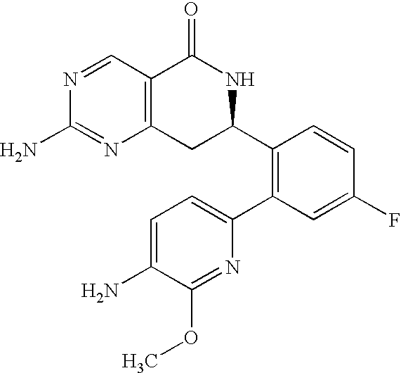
N1=CC2=C(N=C1N)CC(C1=C(C3=CC=C(N)C(OC)=N3)C=C(F)C=C1)NC2=O
